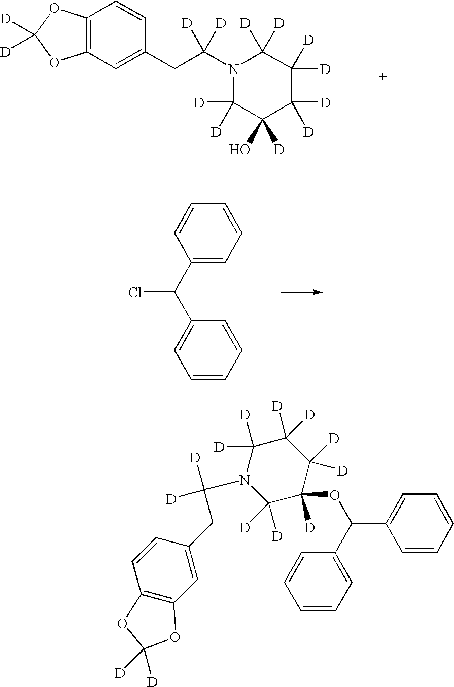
C12=C(C=C(CC(N3C([D])([D])C(O)([D])C([D])([D])C([D])([D])C3([D])[D])([D])[D])C=C1)OC([D])([D])O2.C1(C(C2=CC=CC=C2)Cl)=CC=CC=C1.C12=C(C=C(CC(N3C([D])([D])C([D])([D])C([D])([D])C(OC(C4=CC=CC=C4)C4=CC=CC=C4)([D])C3([D])[D])([D])[D])C=C1)OC([D])([D])O2
